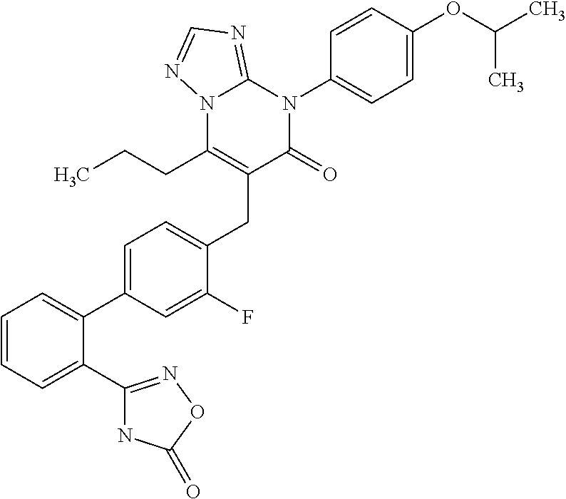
C1=C(C2=CC=CC=C2C2=NOC(=O)N2)C=C(F)C(CC2=C(CCC)N3C(=NC=N3)N(C3=CC=C(OC(C)C)C=C3)C2=O)=C1
